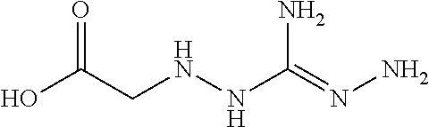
N(NC(=NN)N)CC(O)=O
